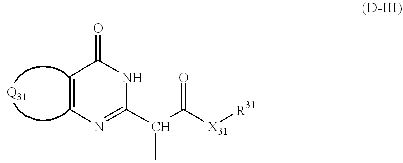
C1=CN=C(C(C([X31][R31])=O)C)NC1=O
